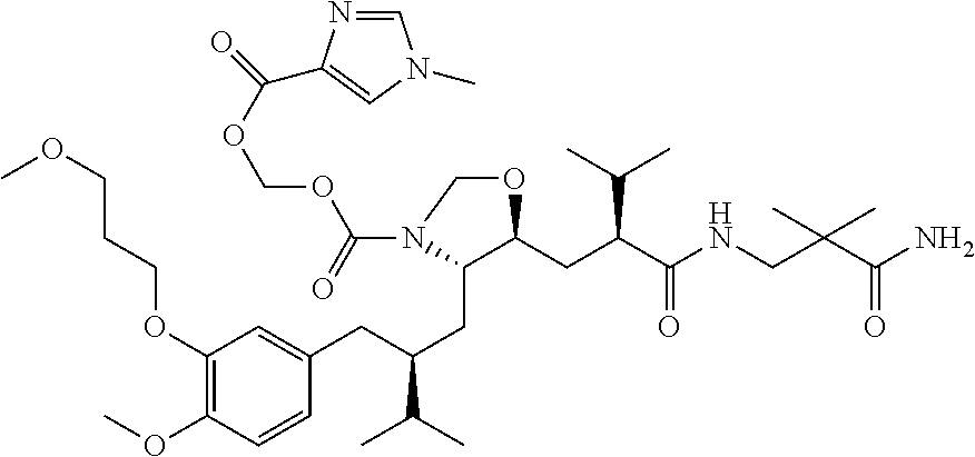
C1(OCCCOC)=C(OC)C=CC(CC(CC2C(CC(C(NCC(C(N)=O)(C)C)=O)C(C)C)OCN2C(OCOC(=O)C2=CN(C)C=N2)=O)C(C)C)=C1
